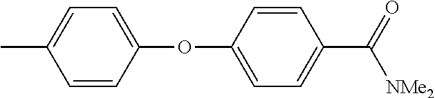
CC1=CC=C(OC2=CC=C(C(=O)[NMe2])C=C2)C=C1
